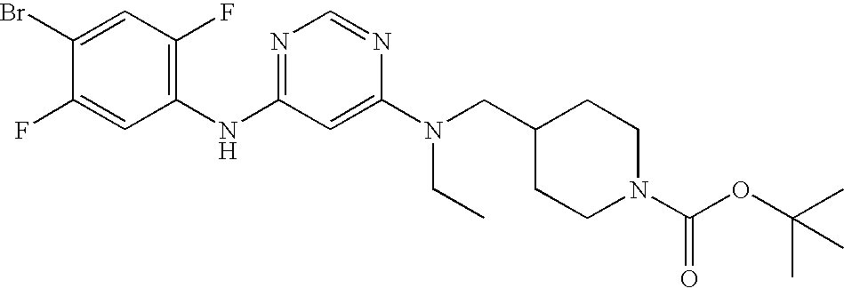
C1(Br)=CC(F)=C(NC2=NC=NC(N(CC3CCN(C(OC(C)(C)C)=O)CC3)CC)=C2)C=C1F
